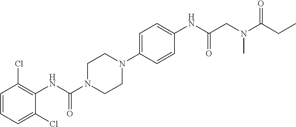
C1=CC=C(Cl)C(NC(N2CCN(C3=CC=C(NC(=O)CN(C)C(=O)CC)C=C3)CC2)=O)=C1Cl
